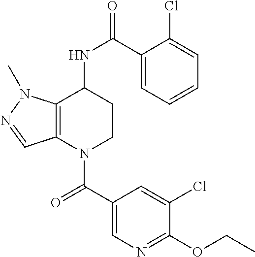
C1(C(=O)N2CCC(NC(=O)C3=CC=CC=C3Cl)C3=C2C=NN3C)=CN=C(OCC)C(Cl)=C1
